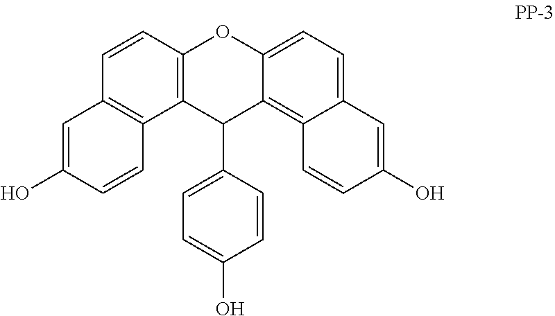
C1=C(O)C=CC(C2C3=C(C=CC4=C3C=CC(O)=C4)OC3=CC=C4C=C(O)C=CC4=C23)=C1
